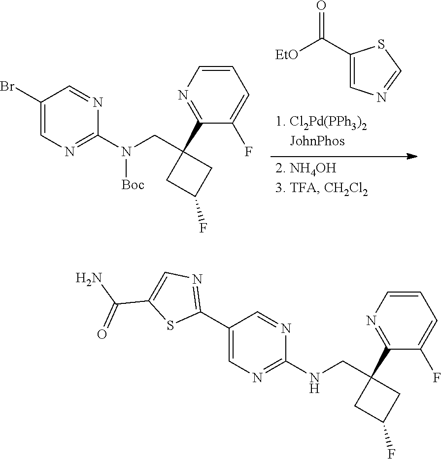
[EtO]C(=O)C1=CN=CS1.C1(Br)=CN=C(N([Boc])CC2(C3=NC=CC=C3F)CC(F)C2)N=C1.C1(C2=NC=C(C(=O)N)S2)=CN=C(NCC2(C3=NC=CC=C3F)CC(F)C2)N=C1
